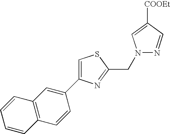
C1=C(C2=CC3=C(C=C2)C=CC=C3)N=C(CN2N=CC([COOEt])=C2)S1
